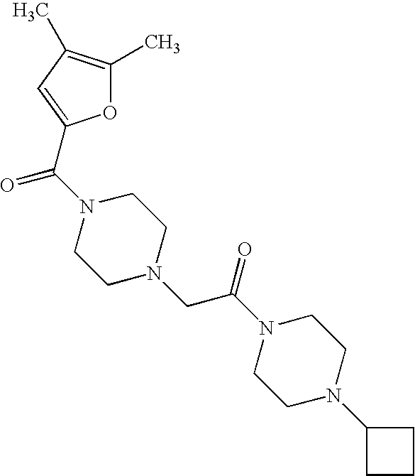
O1C(C)=C(C)C=C1C(N1CCN(CC(N2CCN(C3CCC3)CC2)=O)CC1)=O
